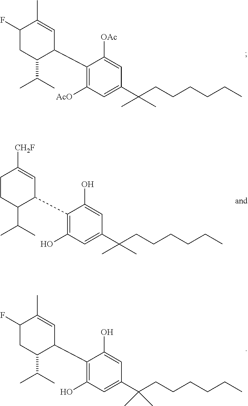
C1(F)CC(C(C)C)C(C2=C([AcO])C=C(C(CCCCCC)(C)C)C=C2[OAc])C=C1C.C1CC(C(C)C)C(C2=C(O)C=C(C(CCCCCC)(C)C)C=C2O)C=C1[CH2F].C1(F)CC(C(C)C)C(C2=C(O)C=C(C(CCCCCC)(C)C)C=C2O)C=C1C
